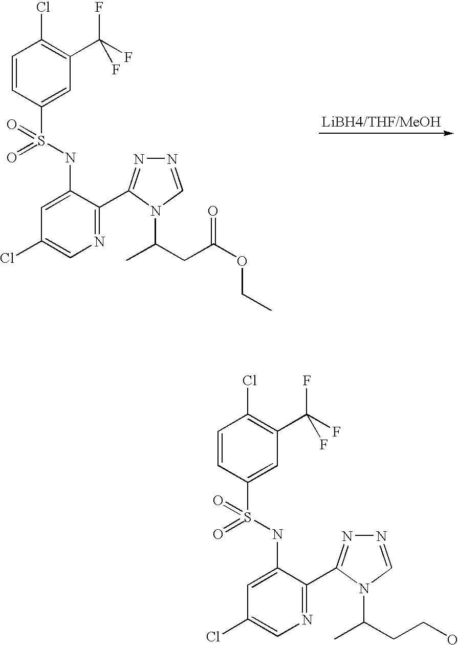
C1=CC(S(=O)(NC2=CC(Cl)=CN=C2C2=NN=CN2C(CC(OCC)=O)C)=O)=CC(C(F)(F)F)=C1Cl.C1=CC(S(=O)(NC2=CC(Cl)=CN=C2C2=NN=CN2C(CCO)C)=O)=CC(C(F)(F)F)=C1Cl
